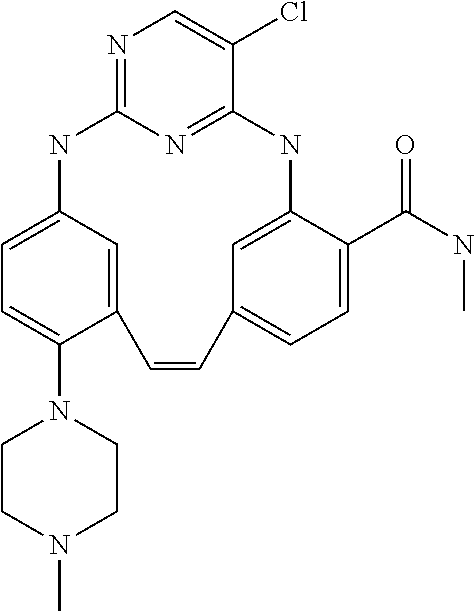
N1=C2N=C(C(Cl)=C1)NC1=CC(=CC=C1C(NC)=O)C=CC1=CC(=CC=C1N1CCN(C)CC1)N2
